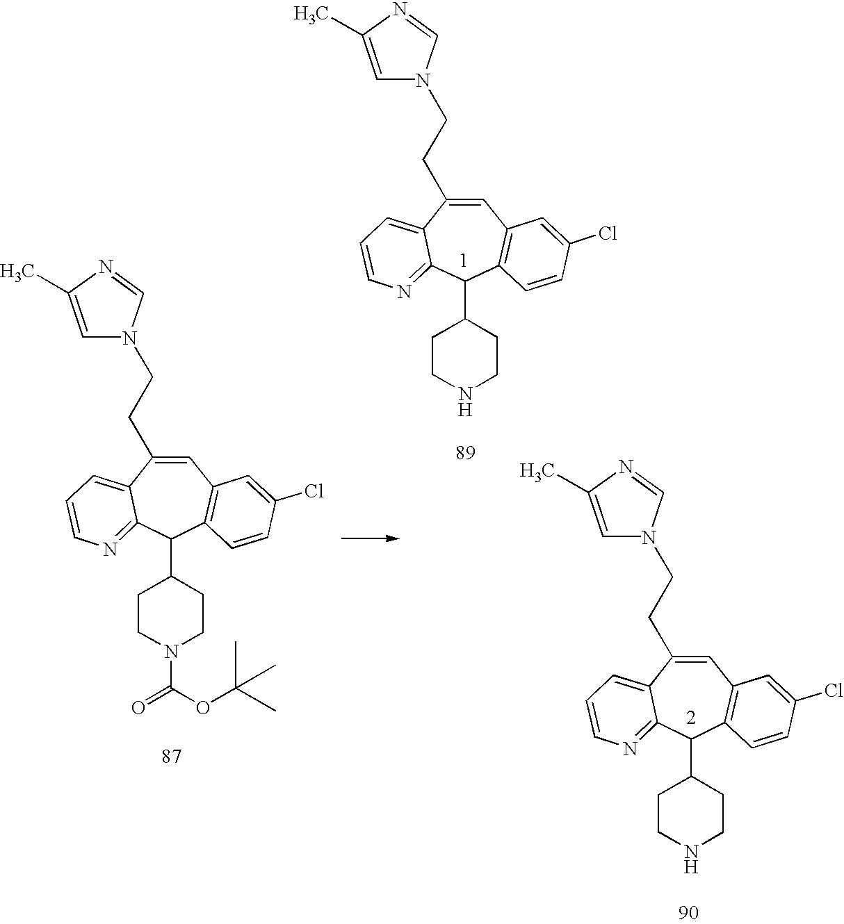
C1=C(CCN2C=C(C)N=C2)C2=CC=CN=C2C(C2CCNCC2)C2=C1C=C(Cl)C=C2.C1=C(CCN2C=C(C)N=C2)C2=CC=CN=C2C(C2CCNCC2)C2=C1C=C(Cl)C=C2.C1=C(CCN2C=C(C)N=C2)C2=CC=CN=C2C(C2CCN(C(OC(C)(C)C)=O)CC2)C2=C1C=C(Cl)C=C2
